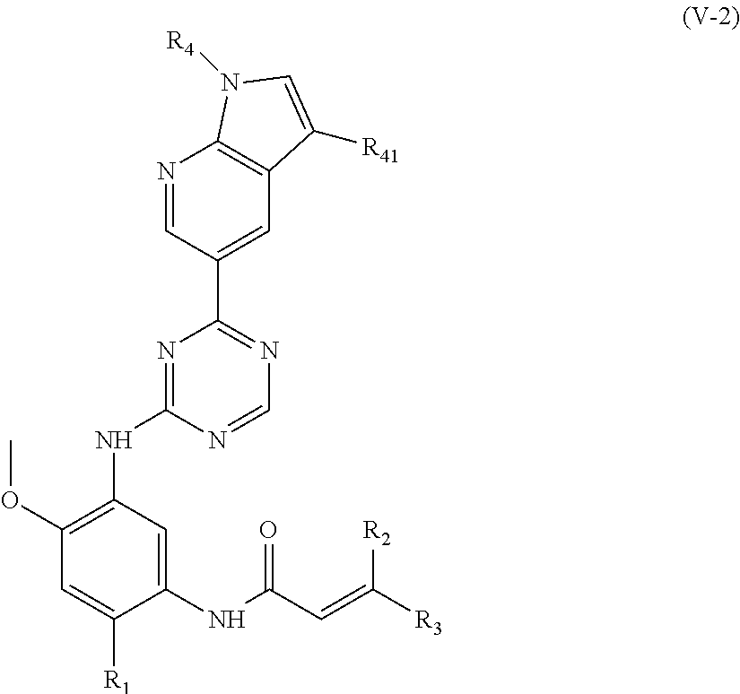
N1=C(NC2=C(OC)C=C([R1])C(NC(C=C([R3])[R2])=O)=C2)N=CN=C1C1=CC2=C(N=C1)N([R4])C=C2[R41]
